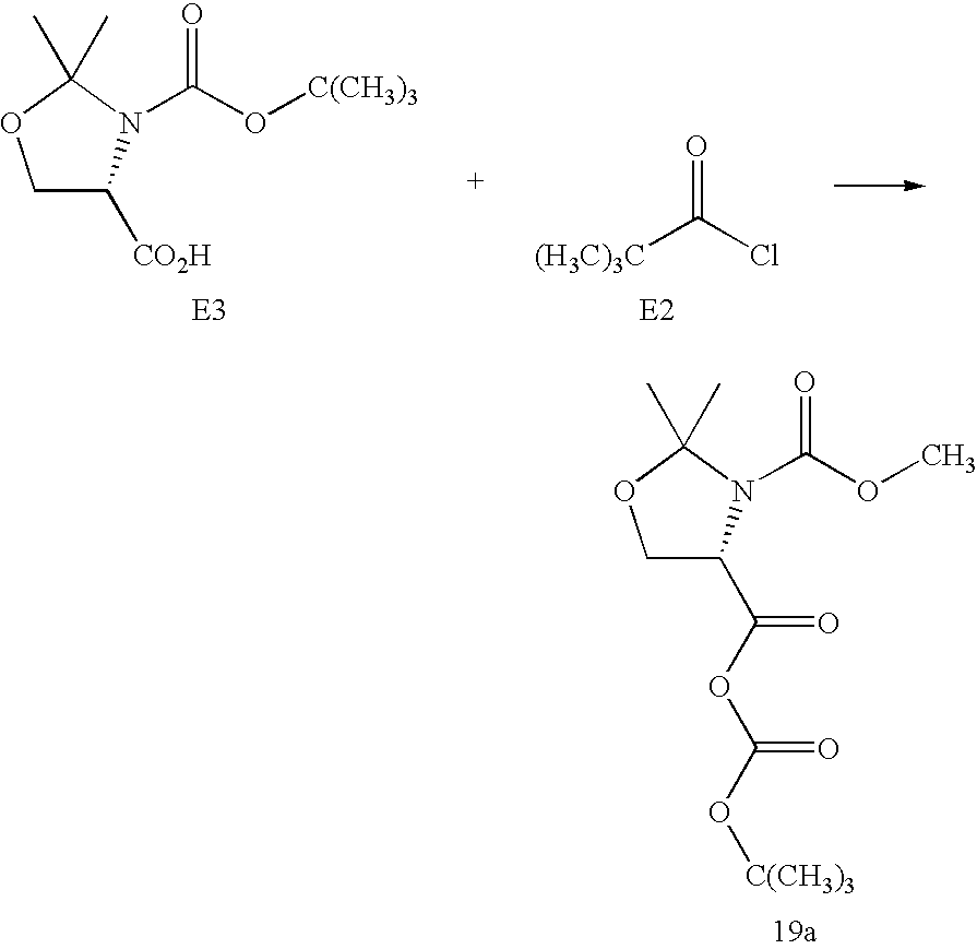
C1C([CO2H])N(C(O[C(CH3)3])=O)C(C)(C)O1.[(H3C)3C]C(Cl)=O.C1C(C(OC(O[C(CH3)3])=O)=O)N(C(OC)=O)C(C)(C)O1
